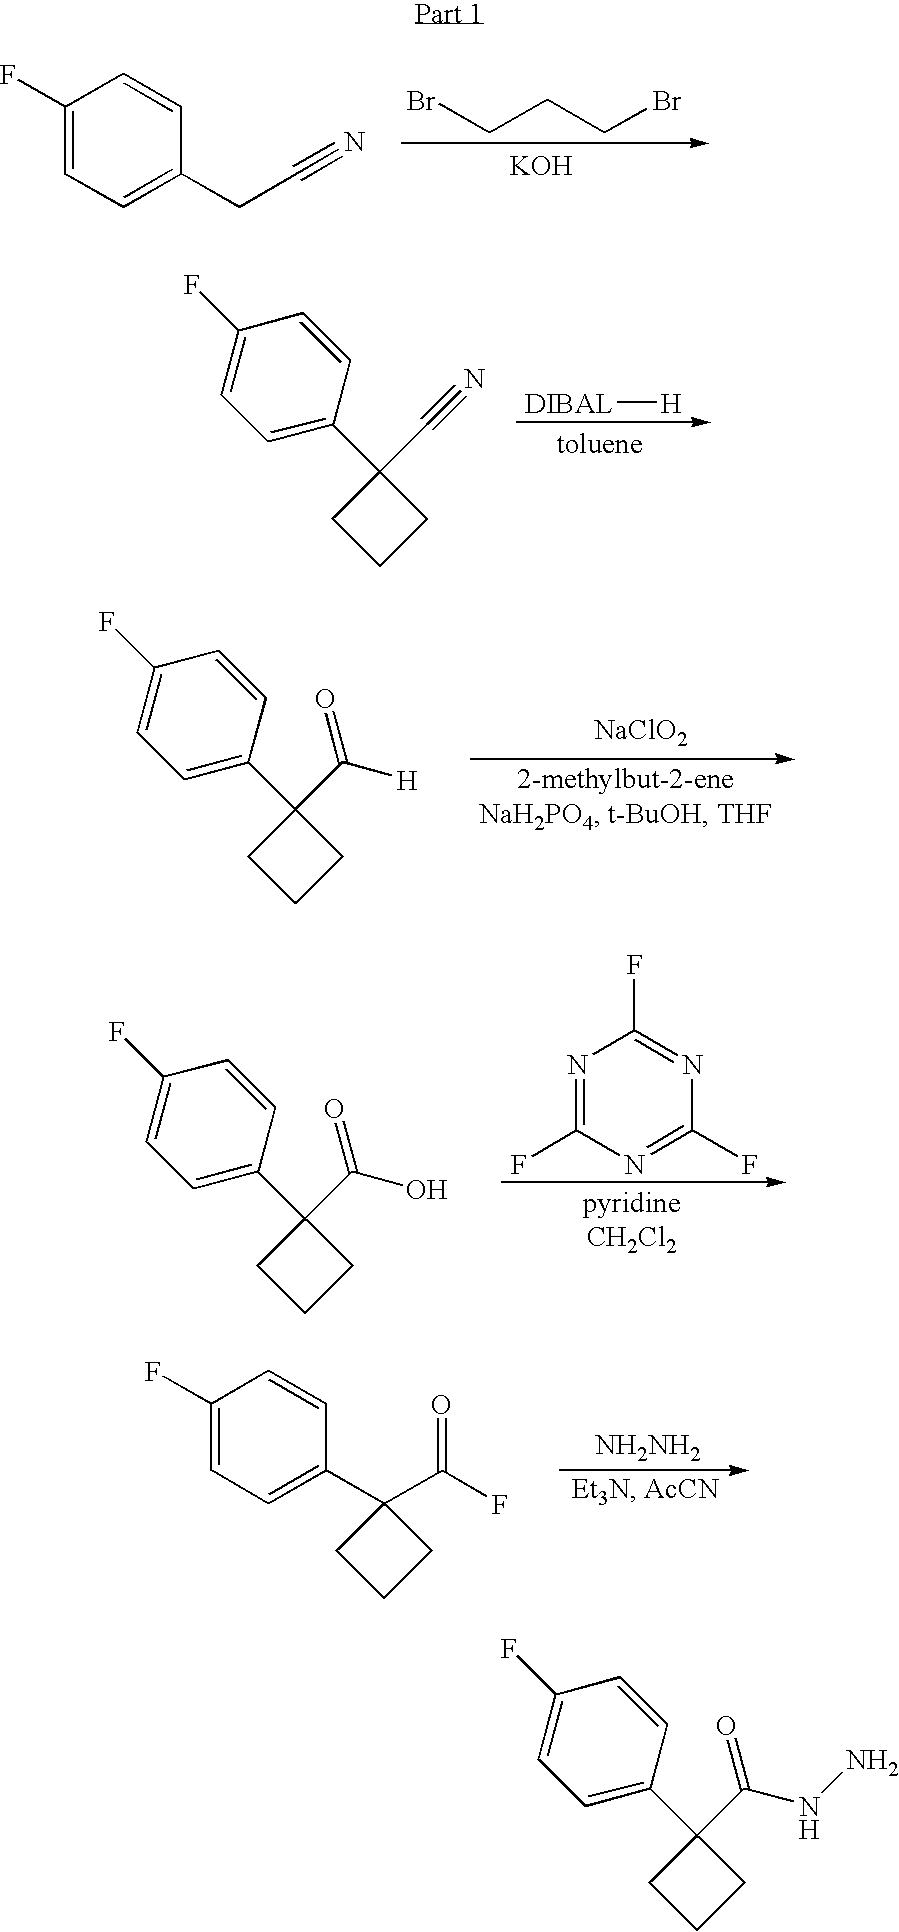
BrCCCBr.[KOH].C1(F)=CC=C(CC#N)C=C1.C1=CC(C2(C#N)CCC2)=CC=C1F.[DIBAL][H].C1=CC(C2(C(=O)[H])CCC2)=CC=C1F.[NaClO2].C1=CC(C2(C(=O)O)CCC2)=CC=C1F.N1=C(F)N=C(F)N=C1F.C1(F)=CC=C(C2(C(F)=O)CCC2)C=C1.[NH2NH2].C1=CC(C2(C(=O)NN)CCC2)=CC=C1F
